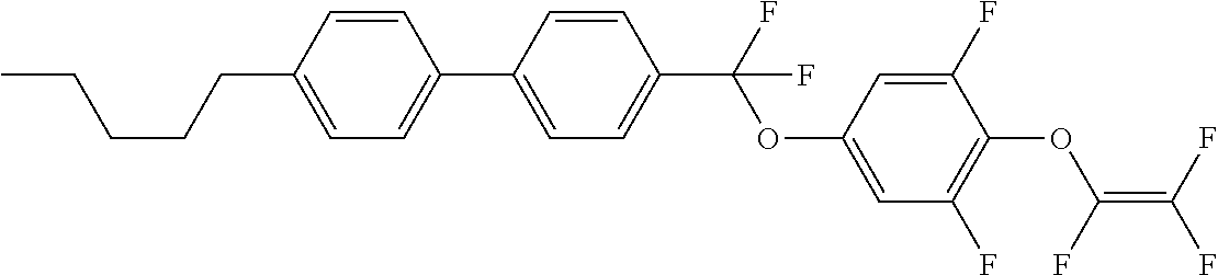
C1=CC(CCCCC)=CC=C1C1=CC=C(C(F)(OC2=CC(F)=C(OC(F)=C(F)F)C(F)=C2)F)C=C1
